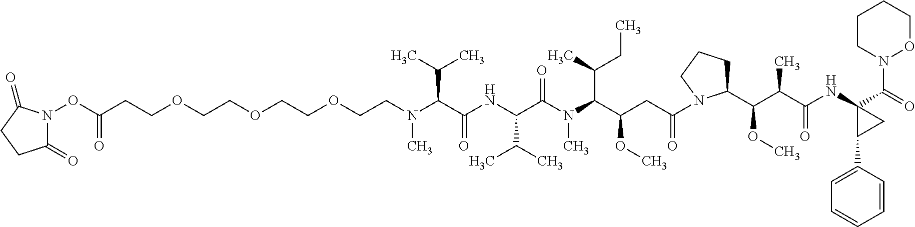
C(C(NC(C(N(C(C(CC(=O)N1C(C(C(C(NC2(C(=O)N3OCCCC3)C(C3=CC=CC=C3)C2)=O)C)OC)CCC1)OC)C(C)CC)C)=O)C(C)C)=O)(C(C)C)N(C)CCOCCOCCOCCC(=O)ON1C(=O)CCC1=O
